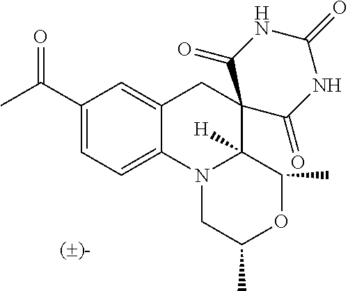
C12=CC=C(C(=O)C)C=C1CC1(C3([H])N2CC(C)OC3C)C(=O)NC(=O)NC1=O
